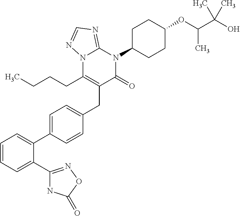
N12C(CCCC)=C(CC3=CC=C(C4=CC=CC=C4C4=NOC(=O)N4)C=C3)C(=O)N(C3CCC(OC(C(O)(C)C)C)CC3)C1=NC=N2
